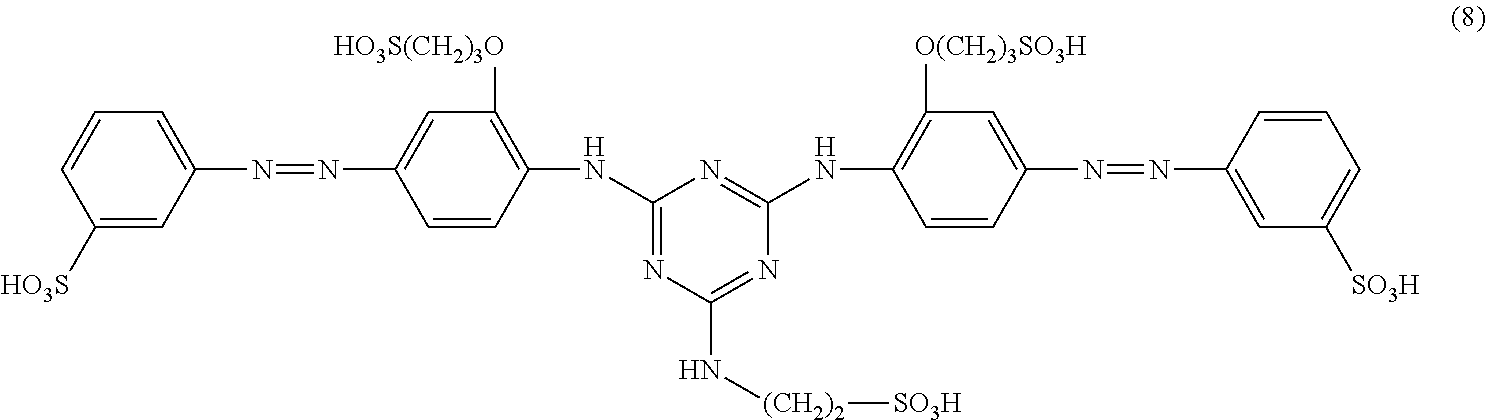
N(C1=C([HO3S(CH2)3O])C=C(N=NC2=CC=CC([HO3S])=C2)C=C1)C1=NC(N[(CH2)2][SO3H])=NC(NC2=C([O(CH2)3SO3H])C=C(N=NC3=CC([SO3H])=CC=C3)C=C2)=N1
